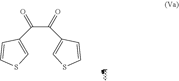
C(C(C1=CSC=C1)=O)(C1=CSC=C1)=O
